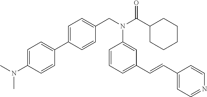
C1=C(N(C)C)C=CC(C2=CC=C(CN(C(C3CCCCC3)=O)C3=CC(C=CC4=CC=NC=C4)=CC=C3)C=C2)=C1
